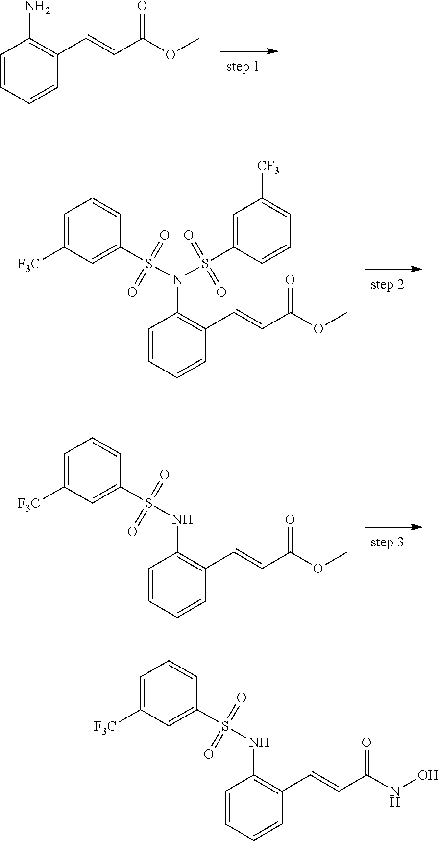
C1=CC=CC(C=CC(OC)=O)=C1N.C1=C([F3C])C=C(S(=O)(=O)N(S(=O)(=O)C2=CC([CF3])=CC=C2)C2=C(C=CC(=O)OC)C=CC=C2)C=C1.C1=C([F3C])C=C(S(=O)(=O)NC2=C(C=CC(=O)OC)C=CC=C2)C=C1.C1=C([F3C])C=C(S(=O)(=O)NC2=C(C=CC(=O)NO)C=CC=C2)C=C1
